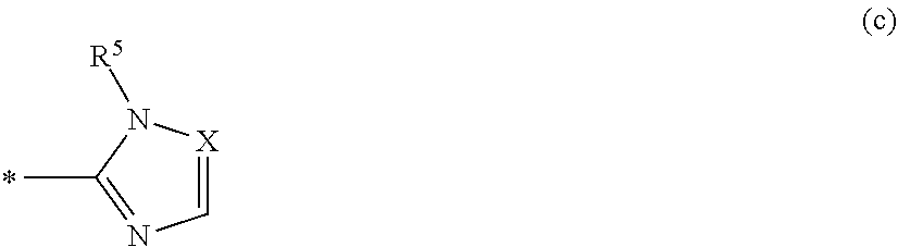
C1=[X]N([R5])C(C)=N1
